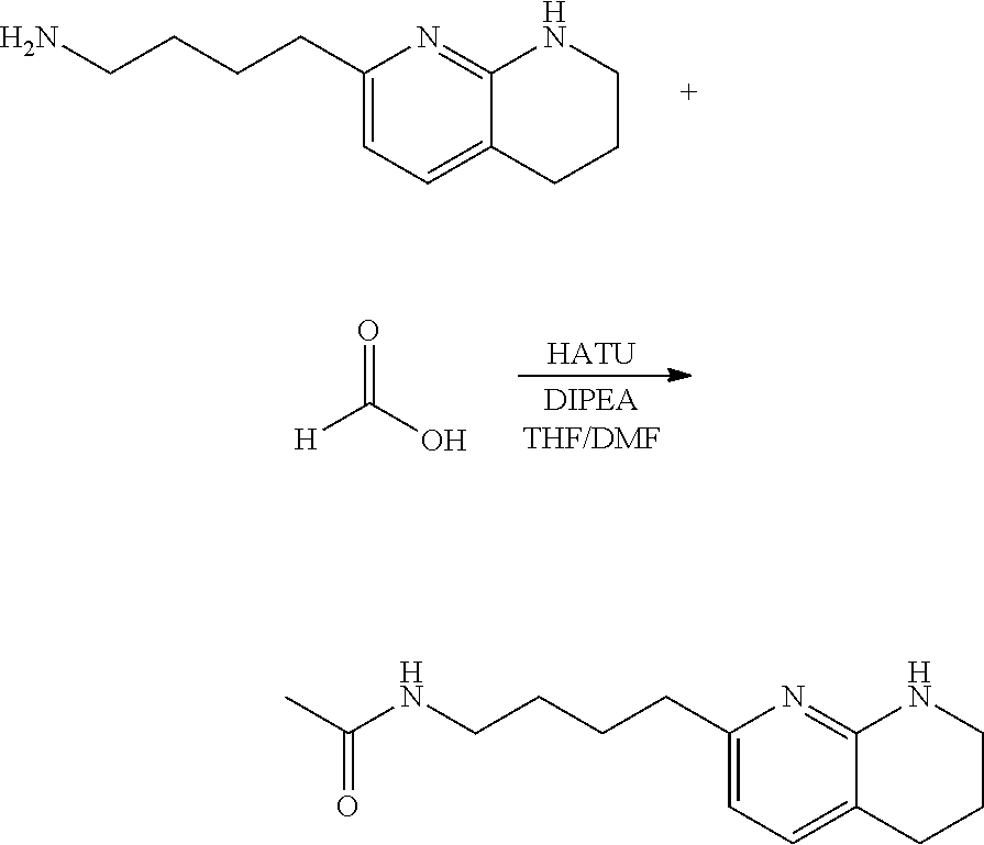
C1=C(CCCCN)N=C2C(=C1)CCCN2.[HATU].O=C([H])O.C1=C(CCCCNC(C)=O)N=C2C(=C1)CCCN2
